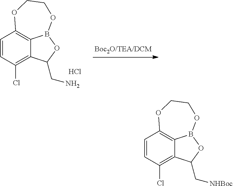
C1=CC(Cl)=C2C3=C1OCCOB3OC2CN.Cl.C1=CC(Cl)=C2C3=C1OCCOB3OC2C[NHBoc]
